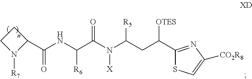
C([R6])(NC(C1CCN1[R7])=O)C(N(C(CC(C1=NC([CO2R8])=CS1)[OTES])[R5])[X])=O
